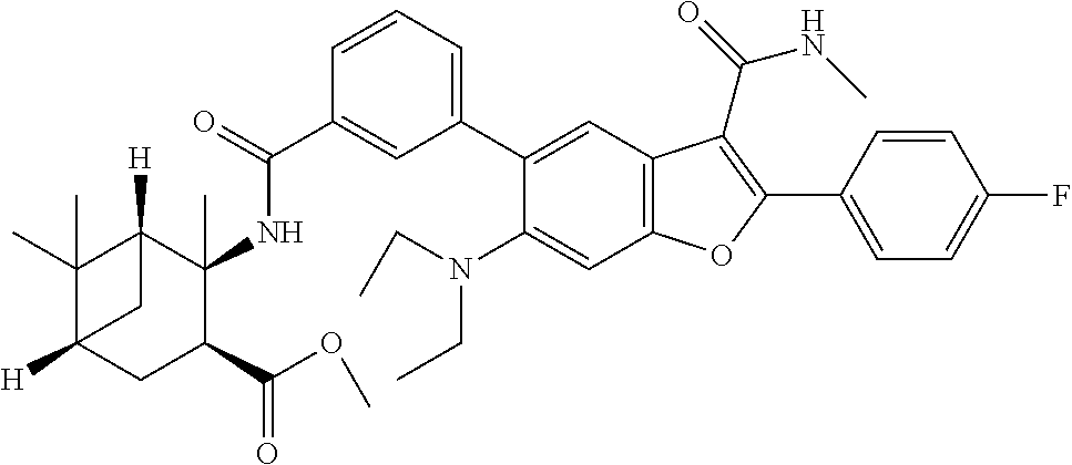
C1(C(=O)NC2(C)C3([H])C(C)(C)C([H])(CC2C(OC)=O)C3)=CC(C2=CC3=C(C=C2N(CC)CC)OC(C2=CC=C(F)C=C2)=C3C(=O)NC)=CC=C1
